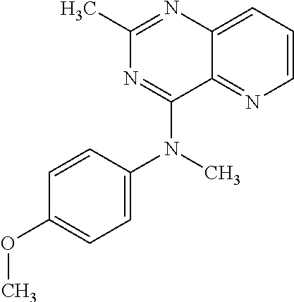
C1(N(C2=CC=C(OC)C=C2)C)=NC(C)=NC2=CC=CN=C12
